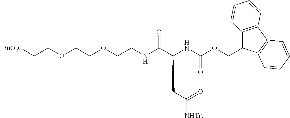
[tBuO2C]CCOCCOCCNC(C(NC(OCC1C2=C(C3=C1C=CC=C3)C=CC=C2)=O)CC([NHTrt])=O)=O
